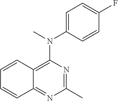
C12=C(N(C3=CC=C(F)C=C3)C)N=C(C)N=C1C=CC=C2
